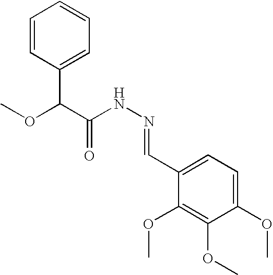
N(N=CC1=CC=C(OC)C(OC)=C1OC)C(C(C1=CC=CC=C1)OC)=O
